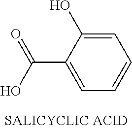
C1=C(O)C(C(O)=O)=CC=C1
